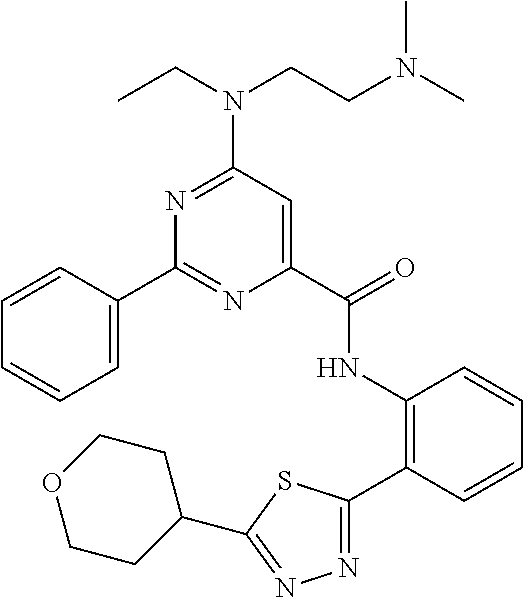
C1=CC(C2=NC(C(NC3=C(C4=NN=C(C5CCOCC5)S4)C=CC=C3)=O)=CC(N(CCN(C)C)CC)=N2)=CC=C1
